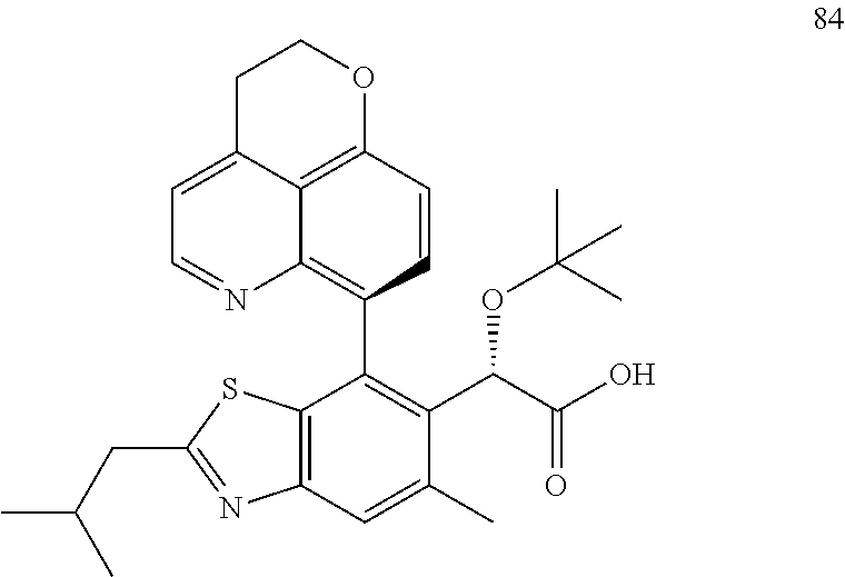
C12=C3C=CC(C4=C(C(C(O)=O)OC(C)(C)C)C(C)=CC5=C4SC(CC(C)C)=N5)=C1N=CC=C2CCO3
